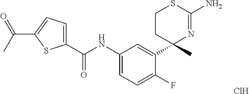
C(NC1=CC=C(F)C(C2(C)N=C(N)SCC2)=C1)(=O)C1=CC=C(C(C)=O)S1.Cl
